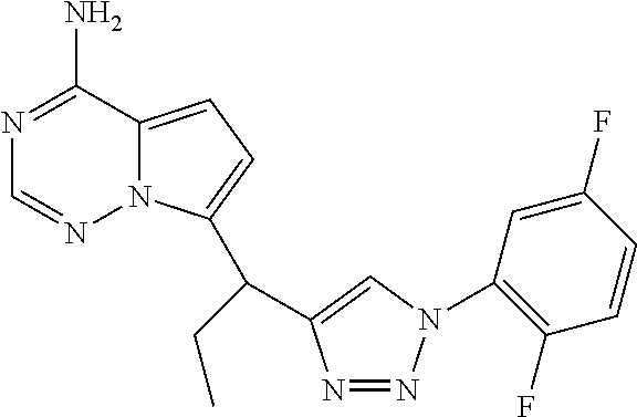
N1=C(N)C2=CC=C(C(CC)C3=CN(C4=C(F)C=CC(F)=C4)N=N3)N2N=C1
